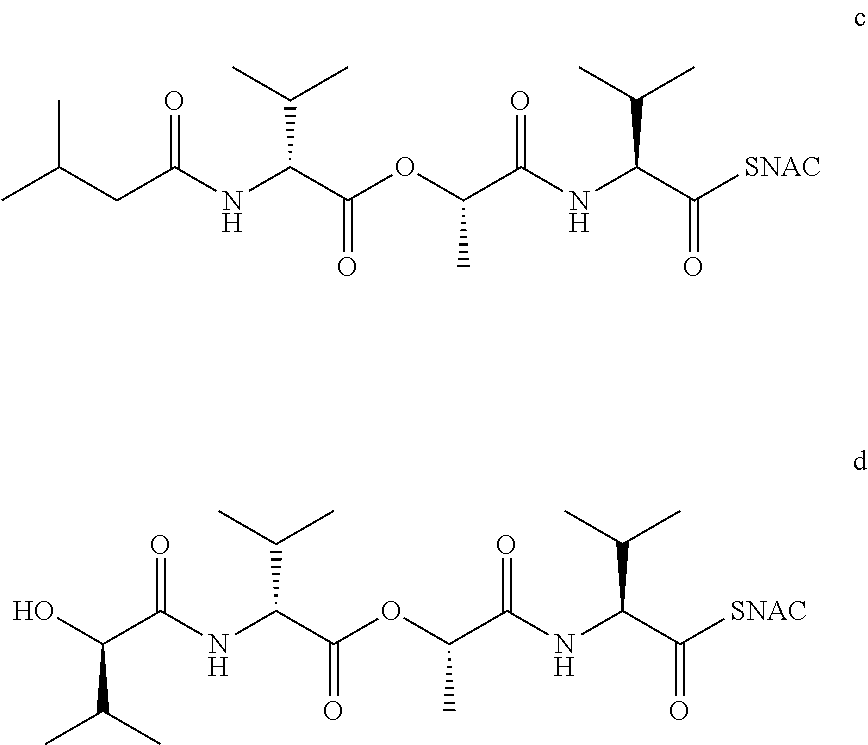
C(OC(C(NC(C([SNAC])=O)C(C)C)=O)C)(C(NC(=O)CC(C)C)C(C)C)=O.C(OC(C(NC(C([SNAC])=O)C(C)C)=O)C)(C(NC(=O)C(C(C)C)O)C(C)C)=O
